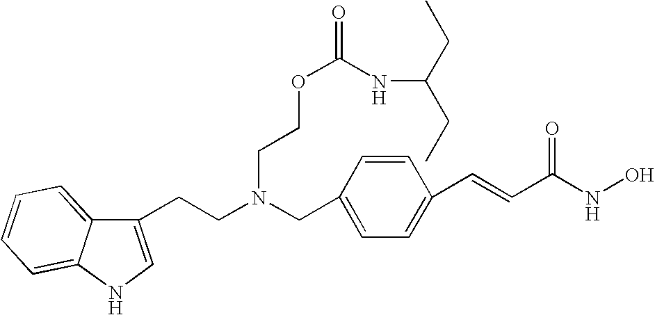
C1(CCN(CC2=CC=C(C=CC(NO)=O)C=C2)CCOC(=O)NC(CC)CC)=CNC2=CC=CC=C12
